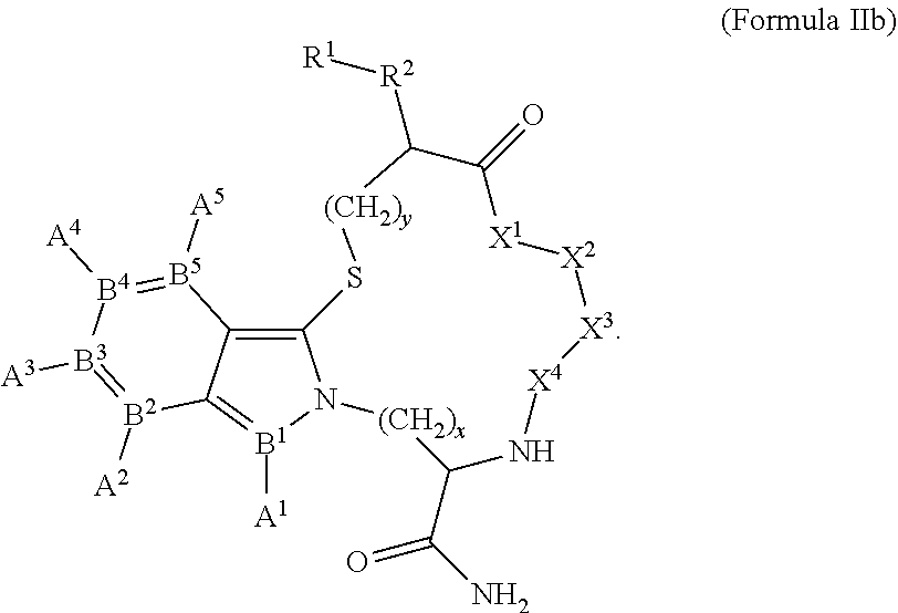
C12=C3N([B1]([A1])=C1[B2]([A2])=[B3]([A3])[B4]([A4])=[B5]2[A5])[(CH2)x]C(C(N)=O)N[X4][X3][X2][X1]C(=O)C([R2][R1])[(CH2)y]S3
